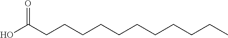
OC(CCCCCCCCCCC)=O
